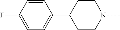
C1=C(C2CCN(C)CC2)C=CC(F)=C1
